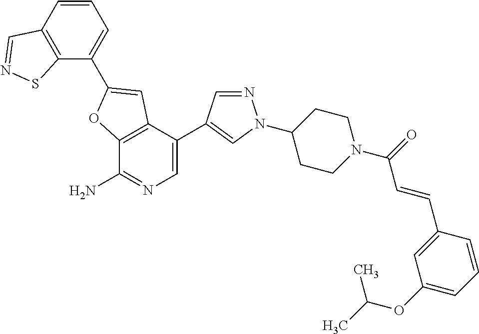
C12=C(C(C3=CN(C4CCN(C(=O)C=CC5=CC(OC(C)C)=CC=C5)CC4)N=C3)=CN=C1N)C=C(C1=CC=CC3=C1SN=C3)O2
